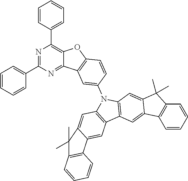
N1=C(C2=CC=CC=C2)N=C2C(=C1C1=CC=CC=C1)OC1=C2C=C(N2C3=C(C4=C2C=C2C(=C4)C4=C(C2(C)C)C=CC=C4)C=C2C(=C3)C(C)(C)C3=C2C=CC=C3)C=C1
